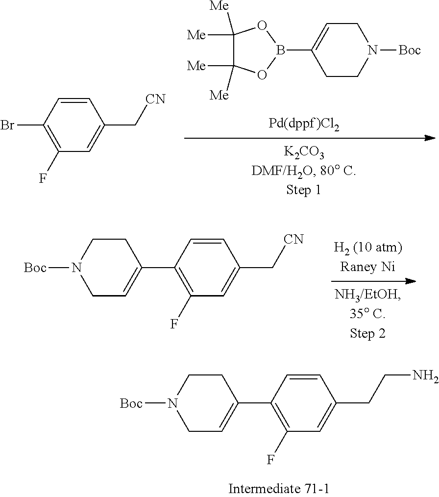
C1=CC(Br)=C(F)C=C1C[CN].C1C=C(B2OC([Me])([Me])C([Me])([Me])O2)CCN1[Boc].C1=CC(C2=CCN([Boc])CC2)=C(F)C=C1C[CN].C1CN([Boc])CC=C1C1=C(F)C=C(CCN)C=C1
